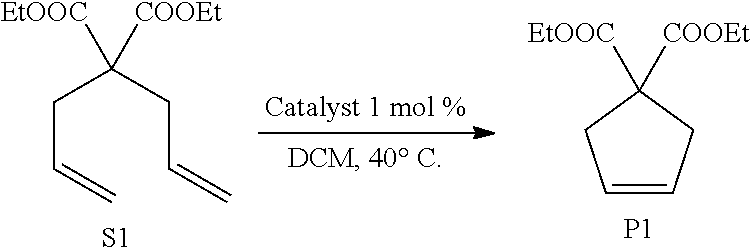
C1=CCC([EtOOC])([COOEt])C1.[P1].C(C=C)C(CC=C)([EtOOC])[COOEt].[S1]
